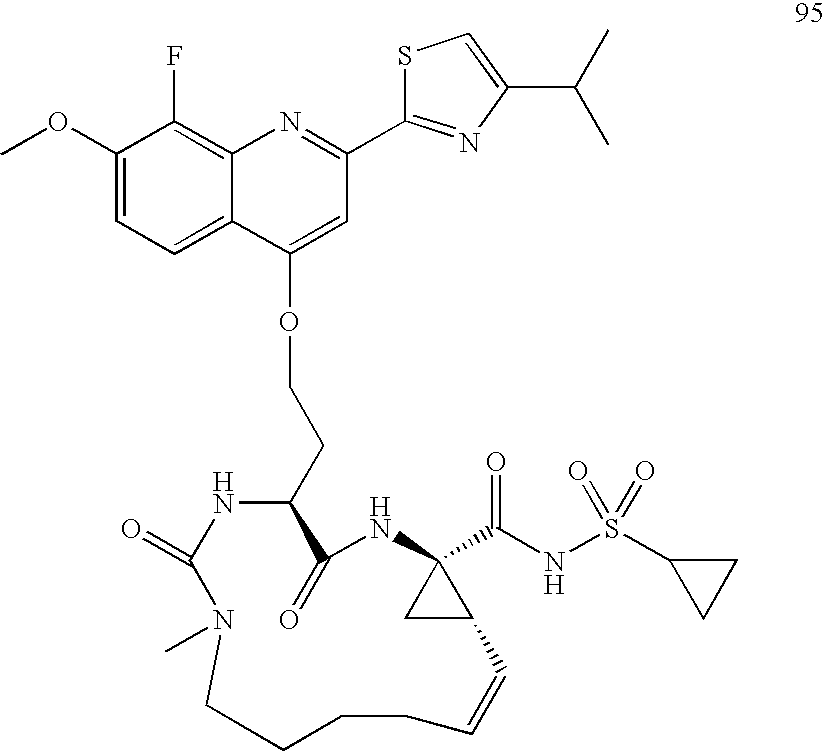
C1(OC)=CC=C2C(=C1F)N=C(C1=NC(C(C)C)=CS1)C=C2OCCC1NC(=O)N(C)CCCCC=CC2C(C(NS(C3CC3)(=O)=O)=O)(NC1=O)C2
